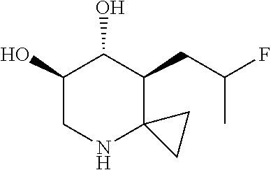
C1(O)CNC2(C(CC(F)C)C1O)CC2
